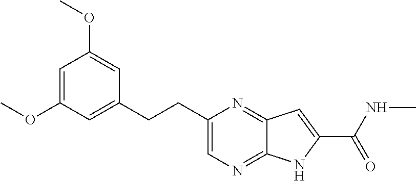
C1=C(OC)C=C(CCC2=CN=C3C(=N2)C=C(C(NC)=O)N3)C=C1OC
